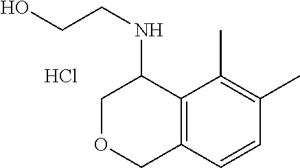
C12=C(C=CC(C)=C1C)COCC2NCCO.Cl
